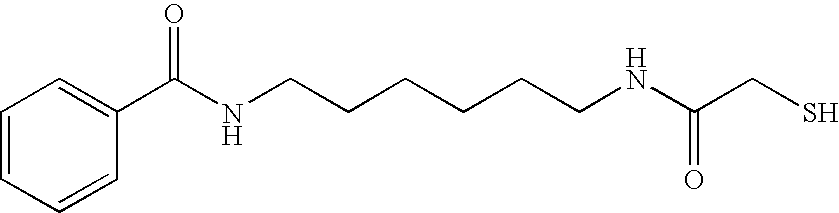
C1(C(NCCCCCCNC(CS)=O)=O)=CC=CC=C1
